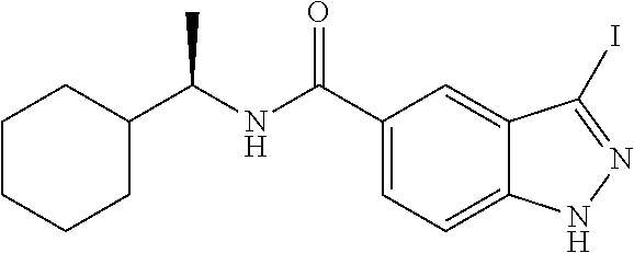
C1CCCC(C(NC(C2=CC=C3C(=C2)C(I)=NN3)=O)C)C1
